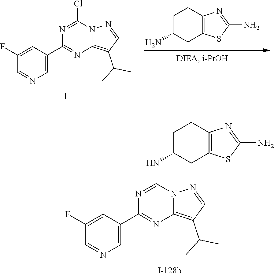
C1C(N)CC2=C(C1)N=C(N)S2.C1(F)=CC(C2=NC3=C(C(C)C)C=NN3C(Cl)=N2)=CN=C1.C1(F)=CC(C2=NC3=C(C(C)C)C=NN3C(NC3CC4=C(CC3)N=C(N)S4)=N2)=CN=C1
